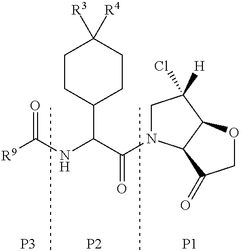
[R9]C(NC(C(=O)N1CC(Cl)([H])C2C1C(=O)CO2)C1CCC([R3])([R4])CC1)=O.[P3].[P2].[P1]
